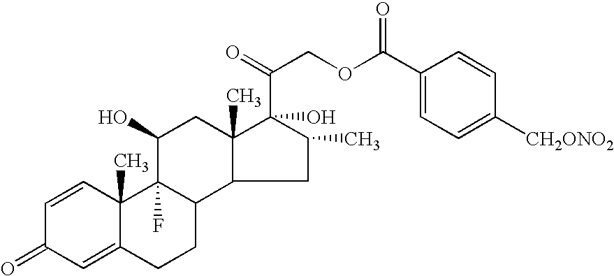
C1=CC2(C)C(=CC1=O)CCC1C3C(C)(CC(O)C21F)C(C(COC(C1=CC=C([CH2ONO2])C=C1)=O)=O)(O)C(C)C3
